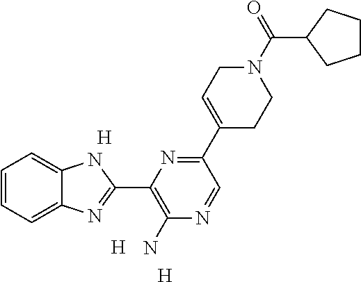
[H].[H].C1=CC=C2C(=C1)NC(C1=C(N)N=CC(C3=CCN(C(=O)C4CCCC4)CC3)=N1)=N2.[H]
